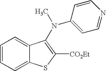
C1=CC=C2C(=C1)C(N(C1=CC=NC=C1)C)=C([CO2Et])S2
